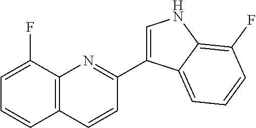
C12=C(C(F)=CC=C1)N=C(C1=CNC3=C(F)C=CC=C13)C=C2
